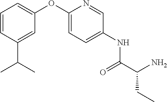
C1=CC(C(C)C)=CC(OC2=CC=C(NC(C(N)CC)=O)C=N2)=C1
